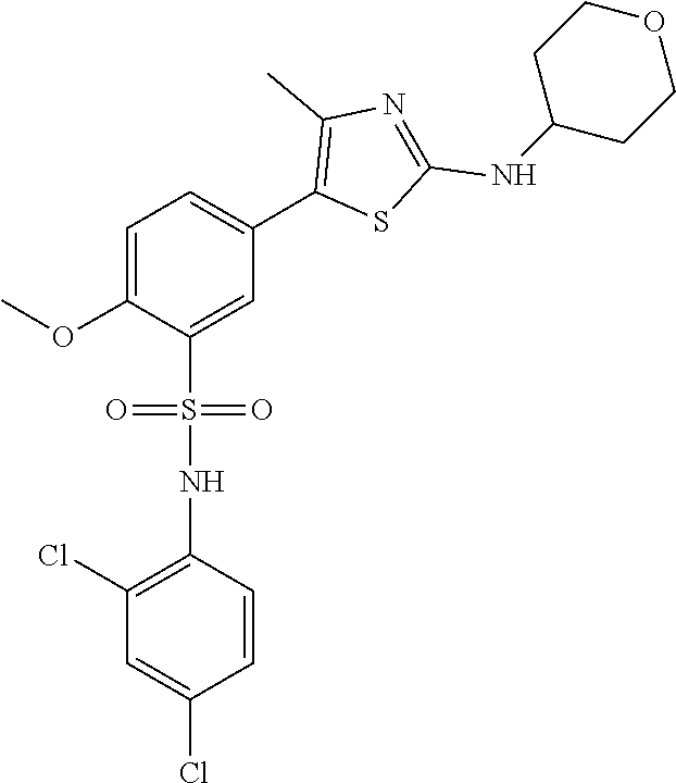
COC1=CC=C(C2=C(C)N=C(NC3CCOCC3)S2)C=C1S(NC1=C(Cl)C=C(Cl)C=C1)(=O)=O
